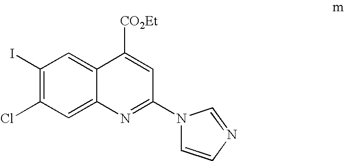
C1(I)=C(Cl)C=C2C(=C1)C([CO2Et])=CC(N1C=CN=C1)=N2
